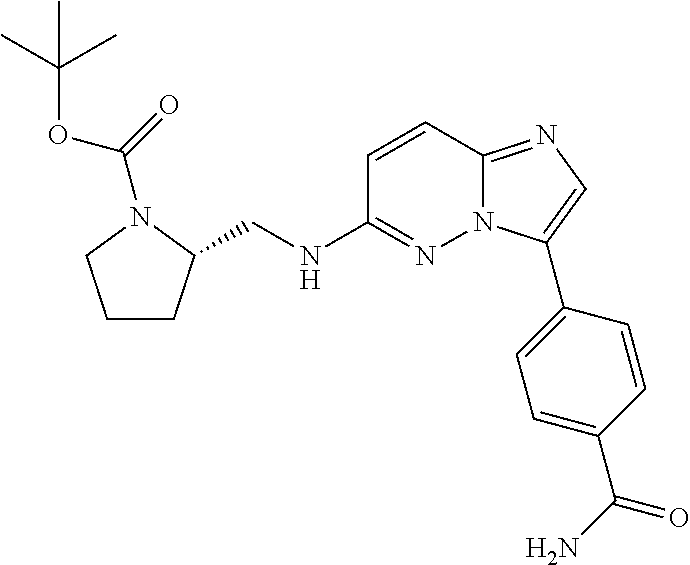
C1=CC2=NC=C(C3=CC=C(C(N)=O)C=C3)N2N=C1NCC1CCCN1C(=O)OC(C)(C)C
